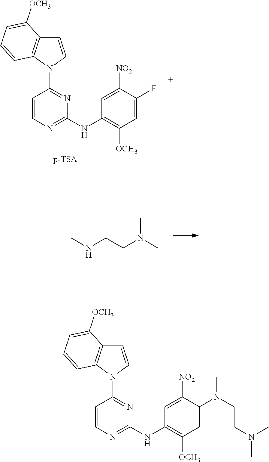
C1=CN(C2=NC(NC3=C([OCH3])C=C(F)C([NO2])=C3)=NC=C2)C2=C1C([OCH3])=CC=C2.CNCCN(C)C.C1=CN(C2=NC(NC3=C([OCH3])C=C(N(CCN(C)C)C)C([NO2])=C3)=NC=C2)C2=C1C([OCH3])=CC=C2
